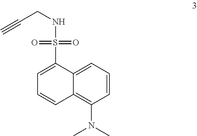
C1=CC=C2C(=C1N(C)C)C=CC=C2S(NCC#C)(=O)=O
